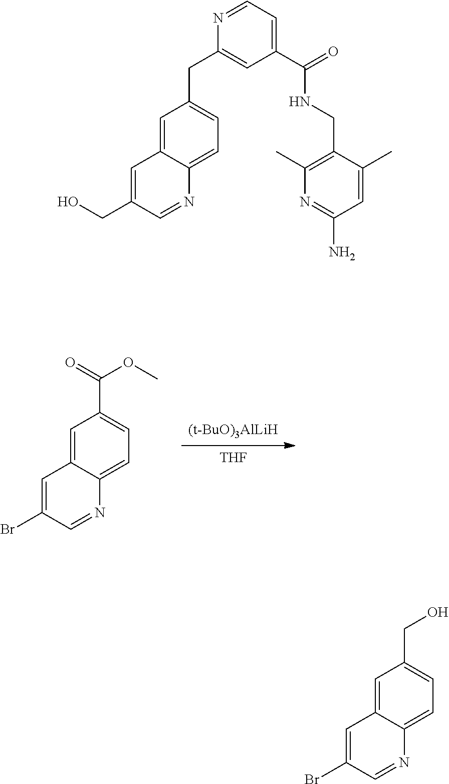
[THF].[(t-BuO)3AlLiH].C1=C2C(=CC=C1C(OC)=O)N=CC(Br)=C2.C1=C2C(=CC=C1CC1=CC(C(=O)NCC3=C(C)N=C(N)C=C3C)=CC=N1)N=CC(CO)=C2.C1=C2C(=CC=C1CO)N=CC(Br)=C2
